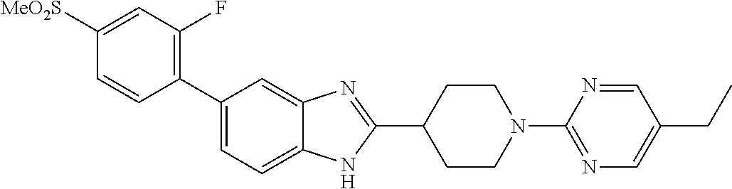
C1([MeO2S])=CC(F)=C(C2=CC=C3C(=C2)N=C(C2CCN(C4=NC=C(CC)C=N4)CC2)N3)C=C1
